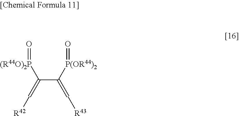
[(R44O)2P](C(C([P(OR44)2]=O)=C[R43])=C[R42])=O
